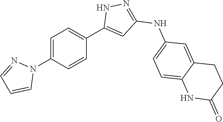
C1=C(N2N=CC=C2)C=CC(C2=CC(NC3=CC=C4C(=C3)CCC(=O)N4)=NN2)=C1
